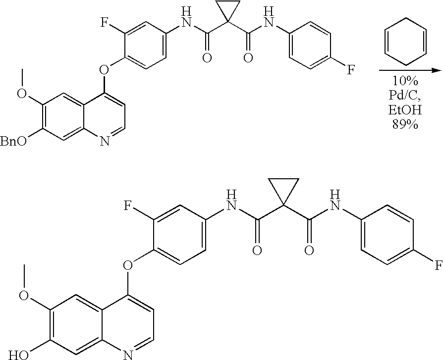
C1=CCC=CC1.C1(OC)=C([BnO])C=C2C(=C1)C(OC1=CC=C(NC(C3(C(NC4=CC=C(F)C=C4)=O)CC3)=O)C=C1F)=CC=N2.C1(OC)=C(O)C=C2C(=C1)C(OC1=CC=C(NC(C3(C(NC4=CC=C(F)C=C4)=O)CC3)=O)C=C1F)=CC=N2
